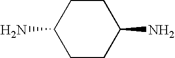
C1(N)CCC(N)CC1
